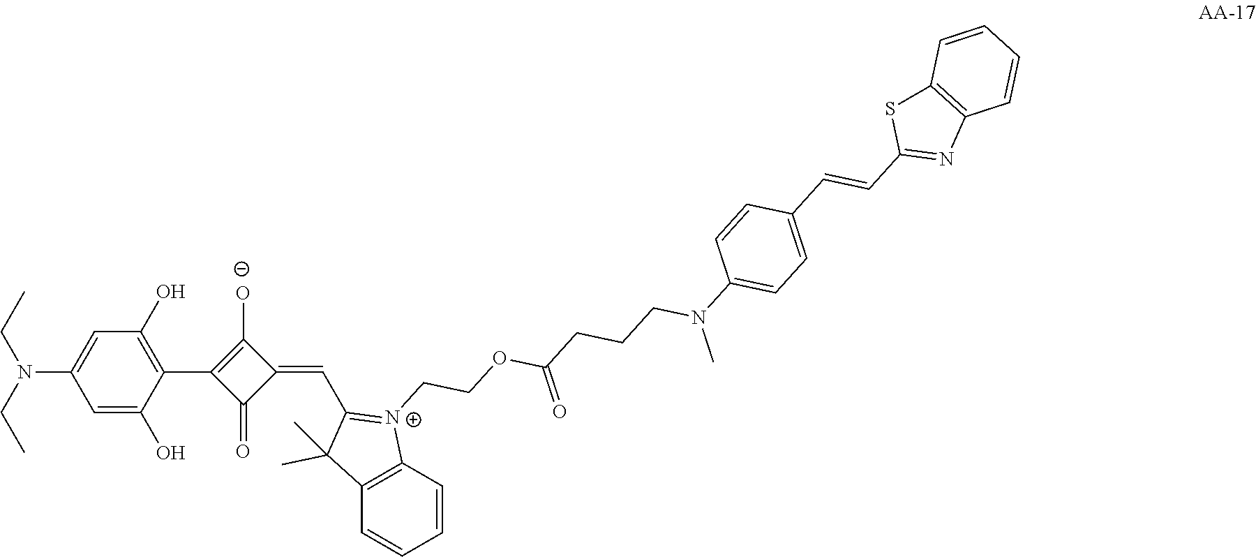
C(=C1C(=O)C(C2=C(O)C=C(N(CC)CC)C=C2O)=C1[O-])C1=[N+](CCOC(CCCN(C2=CC=C(C=CC3=NC4=C(S3)C=CC=C4)C=C2)C)=O)C2=C(C1(C)C)C=CC=C2
